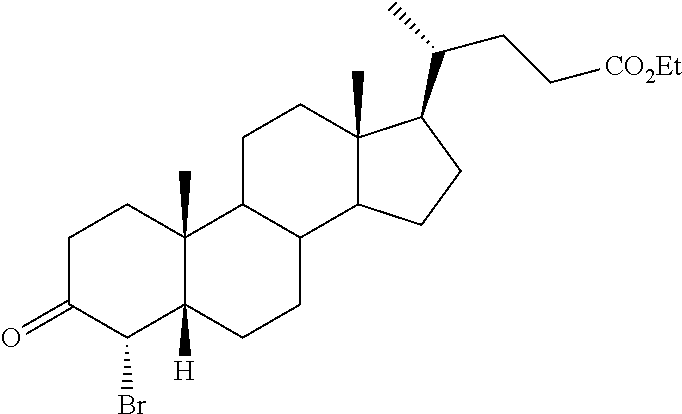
C1C(=O)C(Br)C2([H])C(C)(C1)C1C(CC2)C2C(C)(CC1)C(C(C)CC[CO2Et])CC2
